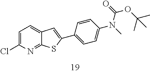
C1=C(Cl)N=C2C(=C1)C=C(C1=CC=C(N(C)C(=O)OC(C)(C)C)C=C1)S2
